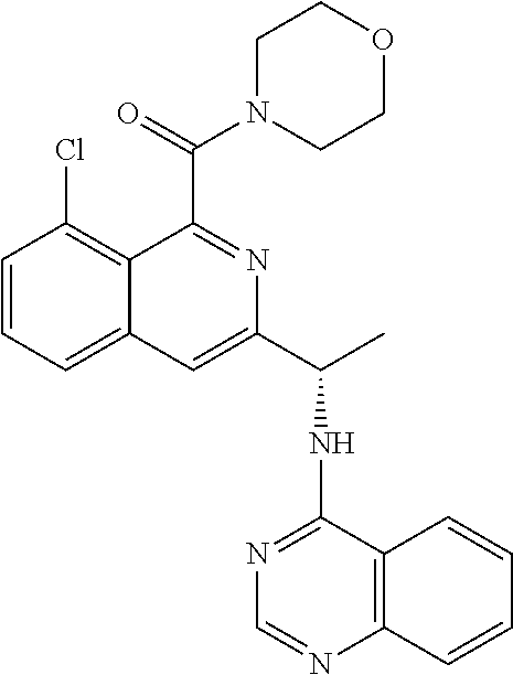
C1=CC=C2C(=C1Cl)C(C(N1CCOCC1)=O)=NC(C(NC1=NC=NC3=C1C=CC=C3)C)=C2
